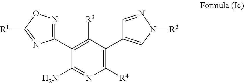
C1(C2=NOC([R1])=N2)=C([R3])C(C2=CN([R2])N=C2)=C([R4])N=C1N
